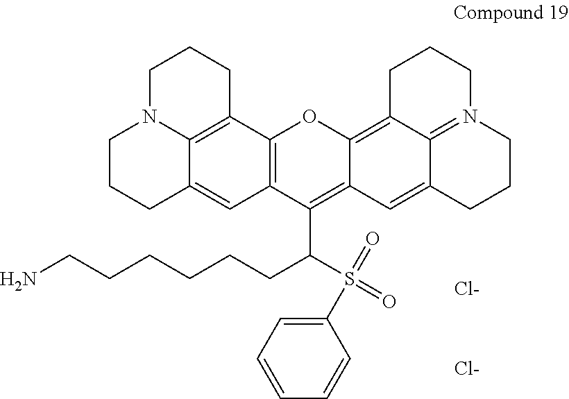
C12=C(C3=C4C(=C1)CCCN4CCC3)OC1=C3C4=N(CCCC4=CC1=C2C(CCCCCCN)S(=O)(=O)C1=CC=CC=C1)CCC3.[Cl-].[Cl-]
